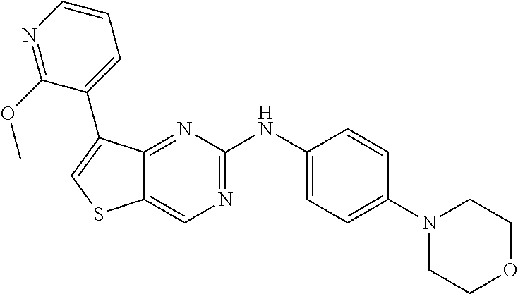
C1(N2CCOCC2)=CC=C(NC2=NC=C3C(=N2)C(C2=CC=CN=C2OC)=CS3)C=C1
